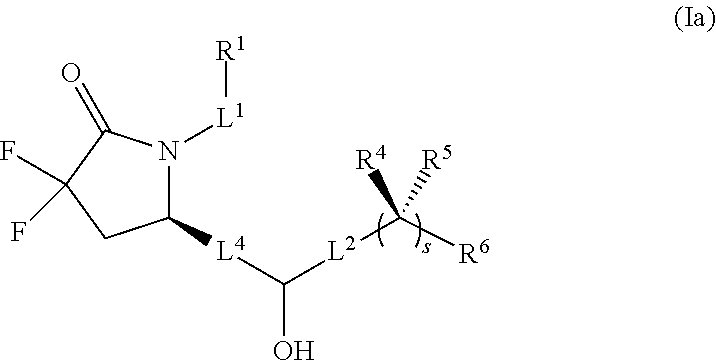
C1([L4]C(O)[L2]C([R6])([R4])[R5])N([L1][R1])C(=O)C(F)(F)C1
